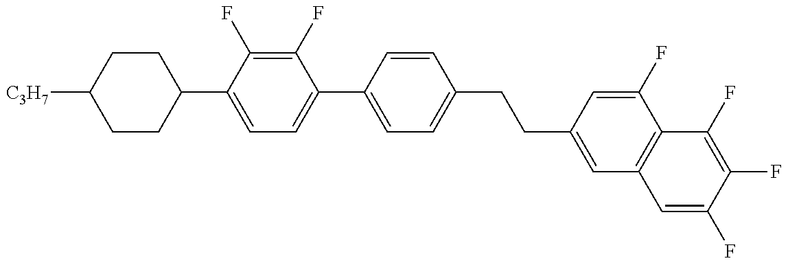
C1CC(C2=CC=C(C3=CC=C(CCC4=CC5=C(C(F)=C4)C(F)=C(F)C(F)=C5)C=C3)C(F)=C2F)CCC1[C3H7]
